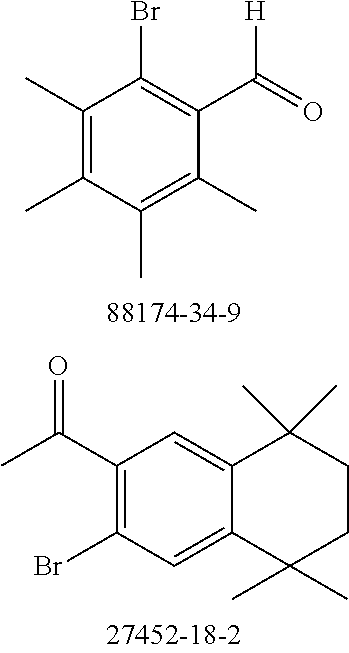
C1(C(=O)C)=C(Br)C=C2C(=C1)C(C)(C)CCC2(C)C.C1(C)=C(C)C(C)=C(C)C(C([H])=O)=C1Br
